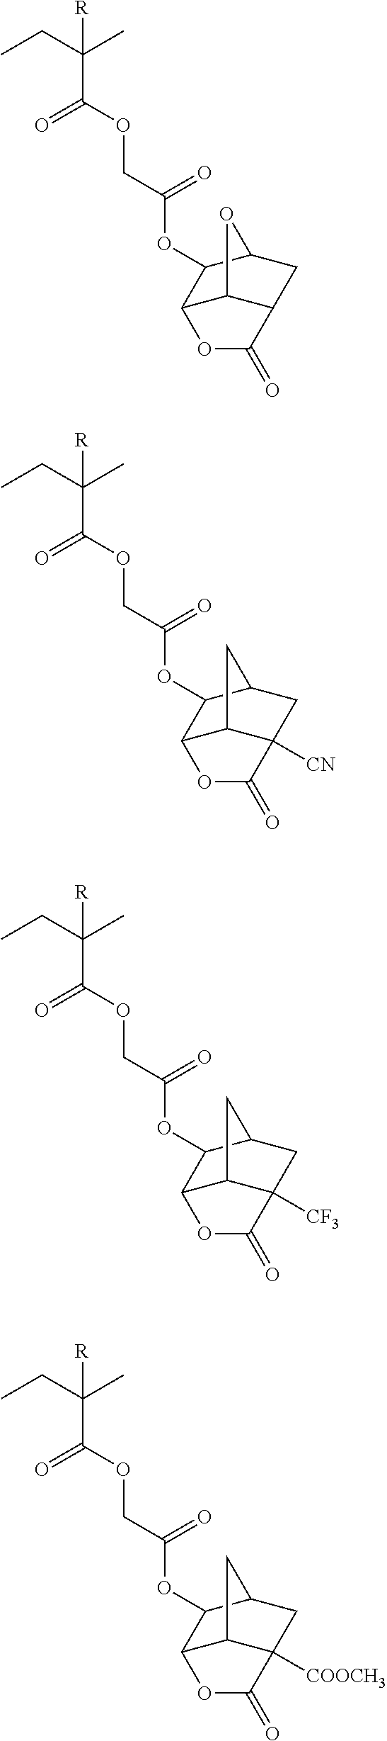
[R]C(CC)(C)C(=O)OCC(=O)OC1C2C3C(CC1O3)C(=O)O2.[R]C(CC)(C)C(=O)OCC(=O)OC1C2C3C([CN])(CC1C3)C(=O)O2.[R]C(CC)(C)C(=O)OCC(=O)OC1C2C3C([CF3])(CC1C3)C(=O)O2.[R]C(CC)(C)C(=O)OCC(=O)OC1C2C3C([COOCH3])(CC1C3)C(=O)O2
